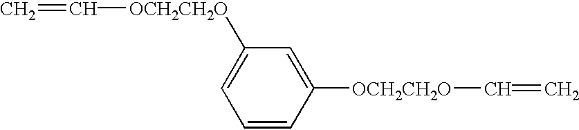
C(=C)[OCH2CH2O]C1=CC([OCH2CH2O]C=C)=CC=C1
